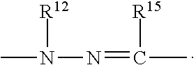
CN(N=C(C)[R15])[R12]
